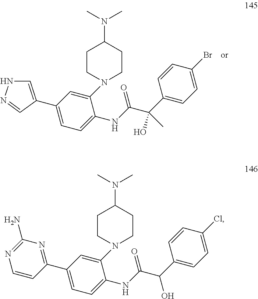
N1N=CC(C2=CC=C(NC(C(C3=CC=C(Br)C=C3)(C)O)=O)C(N3CCC(N(C)C)CC3)=C2)=C1.C1(C2=CC=C(NC(C(C3=CC=C(Cl)C=C3)O)=O)C(N3CCC(N(C)C)CC3)=C2)=NC(N)=NC=C1
